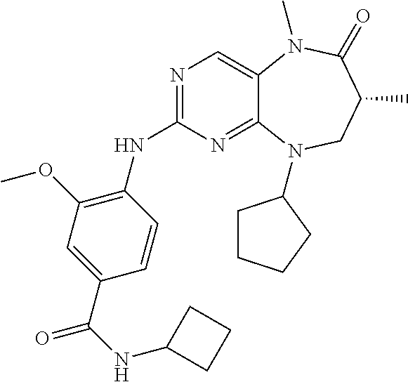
N1=C(NC2=C(OC)C=C(C(=O)NC3CCC3)C=C2)N=C2C(=C1)N(C)C(=O)C(C)CN2C1CCCC1
